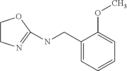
C1CN=C(NCC2=CC=CC=C2OC)O1
